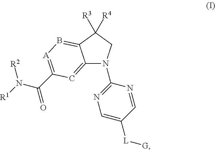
C12=CC(C(N([R1])[R2])=O)=[A]B=C1C([R4])([R3])CN2C1=NC=C([L][G])C=N1
